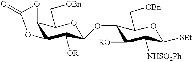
O=C1OC2C(C([OR])C(OC3C([RO])C([NHSO2Ph])C([SEt])OC3C[OBn])OC2C[OBn])O1
